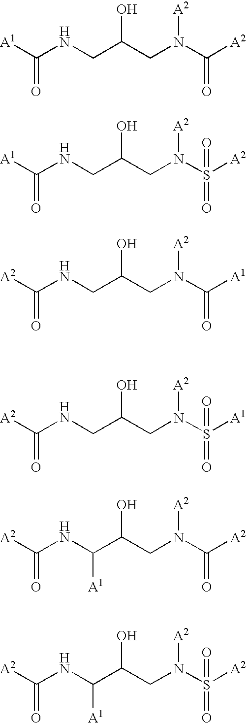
[A1]C(NCC(CN(C([A2])=O)[A2])O)=O.[A1]C(NCC(CN(S([A2])(=O)=O)[A2])O)=O.[A2]C(NCC(CN(C([A1])=O)[A2])O)=O.[A2]C(NCC(CN(S([A1])(=O)=O)[A2])O)=O.[A2]C(NC(C(CN(C([A2])=O)[A2])O)[A1])=O.[A2]C(NC(C(CN(S([A2])(=O)=O)[A2])O)[A1])=O
